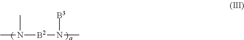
CN([B2]N(C)[B3])C
